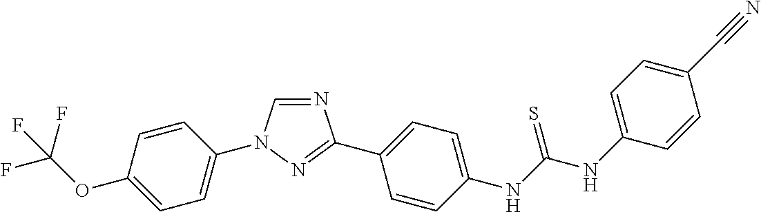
C1=CC(N2C=NC(C3=CC=C(NC(NC4=CC=C(C#N)C=C4)=S)C=C3)=N2)=CC=C1OC(F)(F)F
